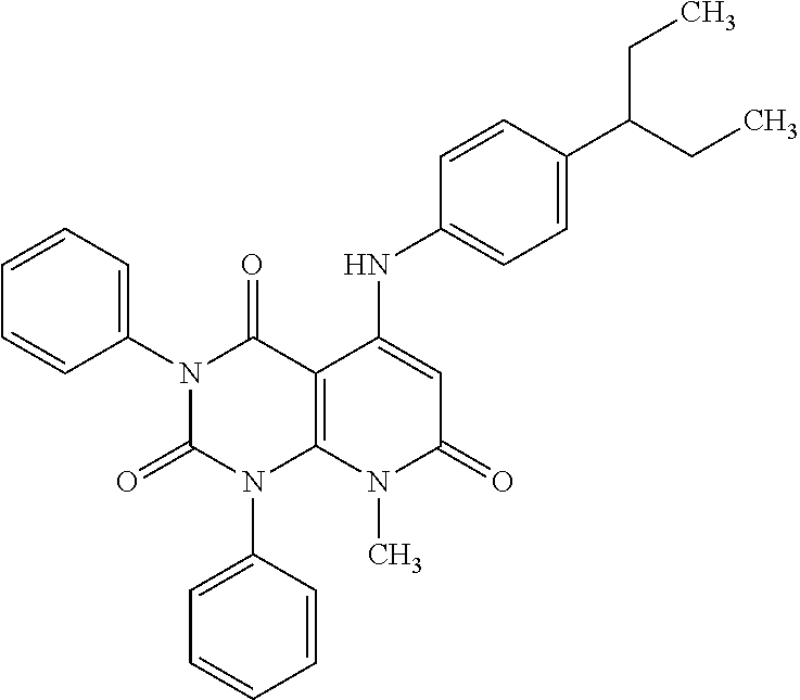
C1(N2C(=O)N(C3=CC=CC=C3)C3=C(C2=O)C(NC2=CC=C(C(CC)CC)C=C2)=CC(=O)N3C)=CC=CC=C1
